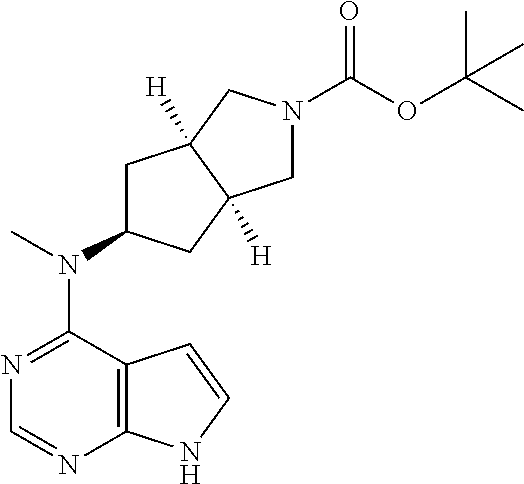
C12=C(N=CN=C1N(C)C1CC3([H])C([H])(C1)CN(C(OC(C)(C)C)=O)C3)NC=C2
